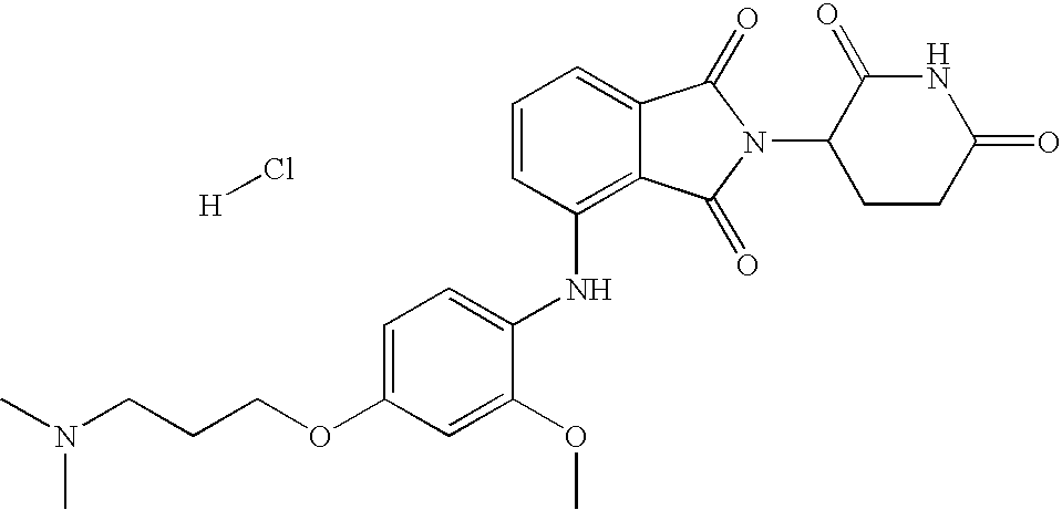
Cl[H].C1(NC2=C3C(=CC=C2)C(=O)N(C2CCC(=O)NC2=O)C3=O)=CC=C(OCCCN(C)C)C=C1OC
